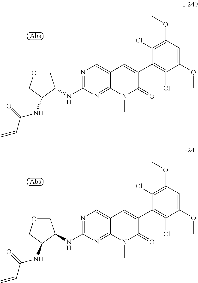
N1=C(NC2COCC2NC(=O)C=C)N=C2C(=C1)C=C(C1=C(Cl)C(OC)=CC(OC)=C1Cl)C(=O)N2C.N1=C(NC2COCC2NC(=O)C=C)N=C2C(=C1)C=C(C1=C(Cl)C(OC)=CC(OC)=C1Cl)C(=O)N2C
